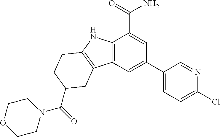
C12=C(C=C(C3=CC=C(Cl)N=C3)C=C1C(=O)N)C1=C(N2)CCC(C(N2CCOCC2)=O)C1
